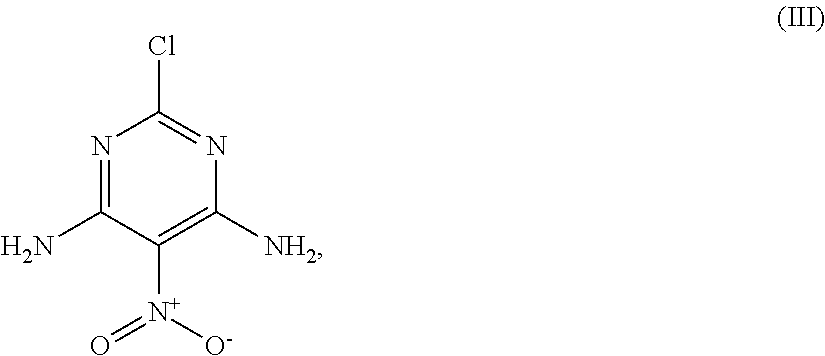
N1=C(N)C([N+]([O-])=O)=C([NH2])N=C1Cl
